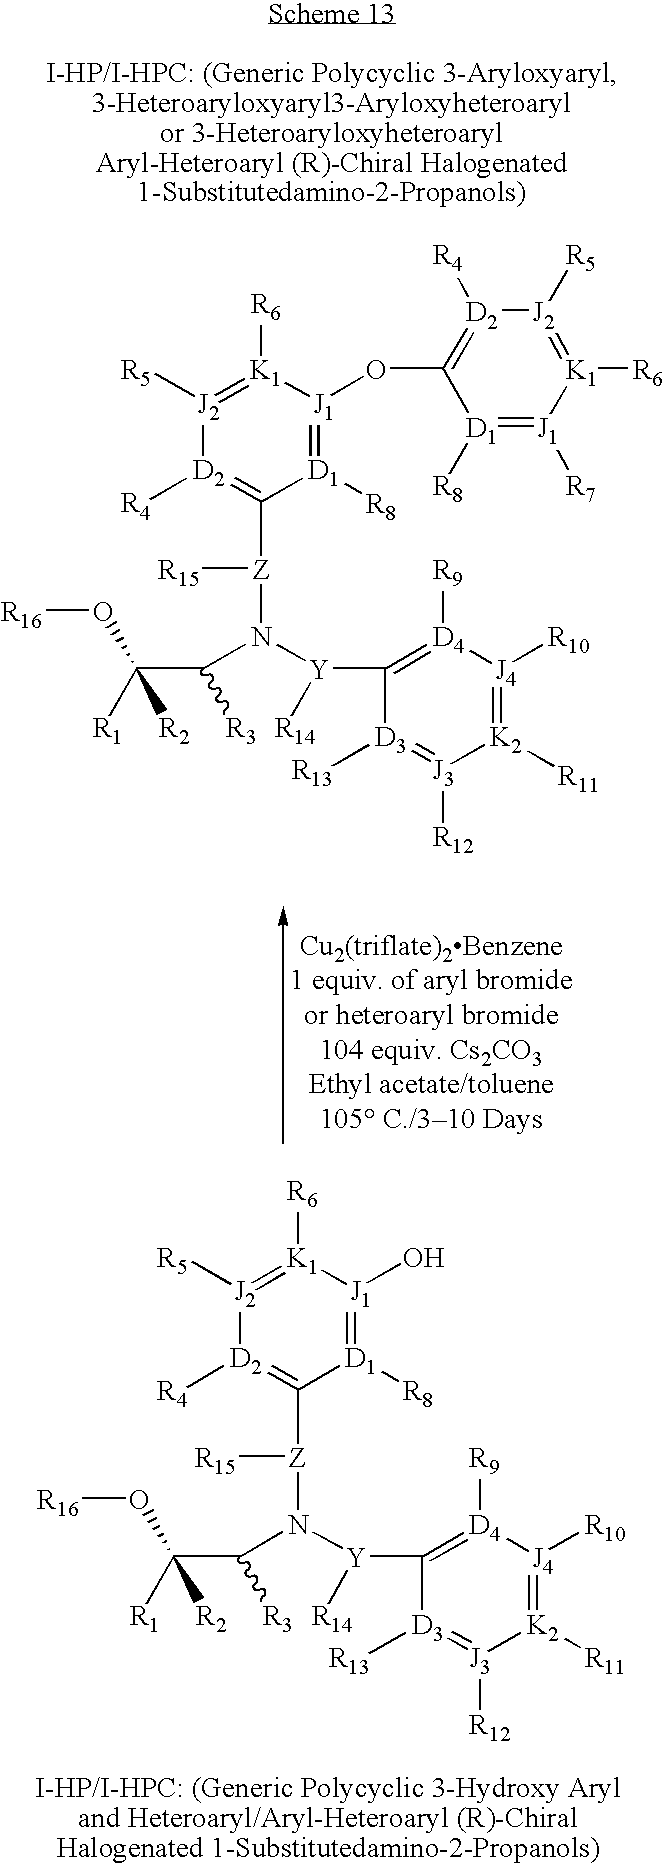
[D1]1([R8])=[J1](OC2=[D2]([R4])[J2]([R5])=[K1]([R6])[J1]([R7])=[D1]2[R8])[K1]([R6])=[J2]([R5])[D2]([R4])=C1[Z](N([Y](C1=[D4]([R9])[J4]([R10])=[K2]([R11])[J3]([R12])=[D3]1[R13])[R14])C(C([R1])(O[R16])[R2])[R3])[R15].N([Y]([R14])C1=[D4]([R9])[J4]([R10])=[K2]([R11])[J3]([R12])=[D3]1[R13])(C(C([R1])([R2])O[R16])[R3])[Z]([R15])C1=[D2]([R4])[J2]([R5])=[K1]([R6])[J1](O)=[D1]1[R8]
